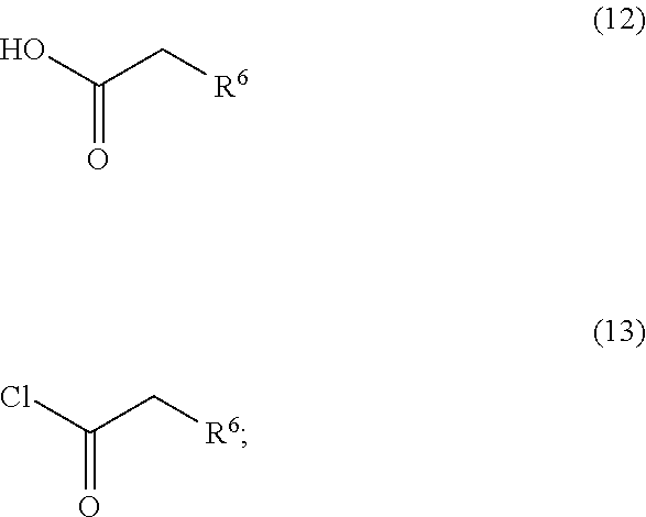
OC(C[R6])=O.ClC(C[R6])=O
